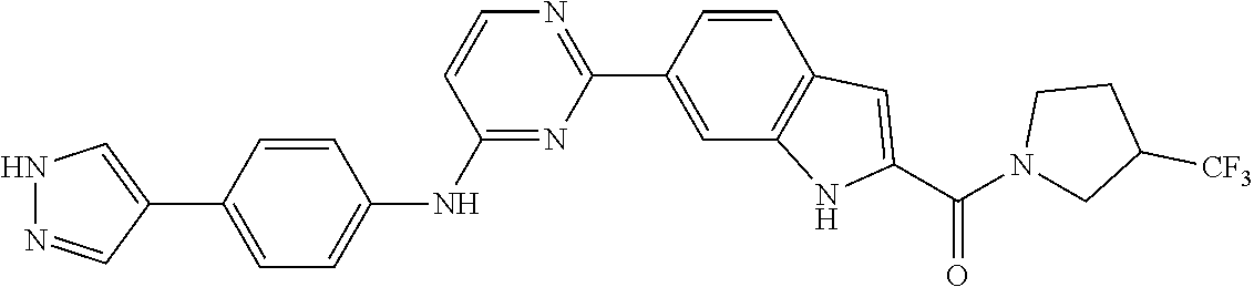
N1N=CC(C2=CC=C(NC3=NC(C4=CC5=C(C=C4)C=C(C(N4CC([CF3])CC4)=O)N5)=NC=C3)C=C2)=C1
